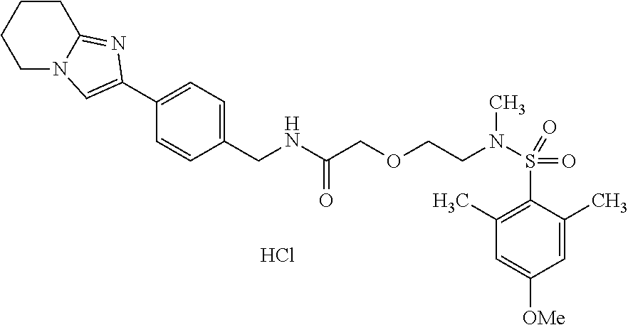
C1N2C(=NC(C3=CC=C(CNC(COCCN(C)S(C4=C(C)C=C([OMe])C=C4C)(=O)=O)=O)C=C3)=C2)CCC1.Cl
